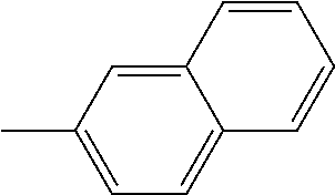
CC1=CC=C2C(=C1)C=CC=C2
